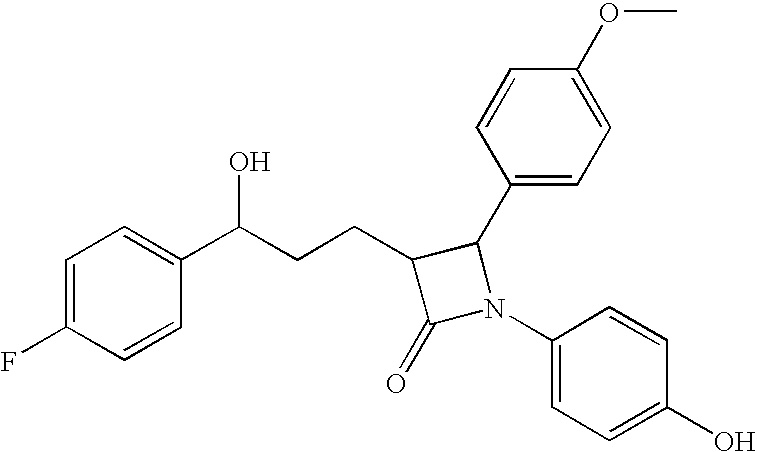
C1=C(F)C=CC(C(CCC2C(=O)N(C3=CC=C(O)C=C3)C2C2=CC=C(OC)C=C2)O)=C1
